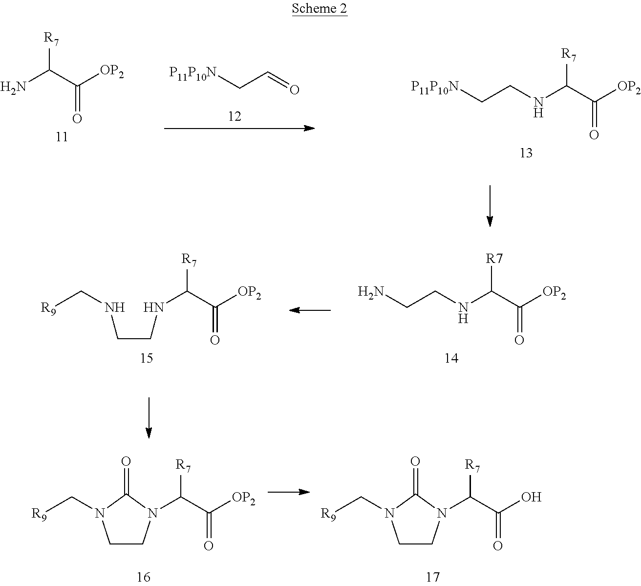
NC(C([OP2])=O)[R7].[P11P10N]CC=O.N(C(C([OP2])=O)[R7])CC[P11P10N].N(C(C([OP2])=O)[R7])CCN.N(C(C([OP2])=O)[R7])CCNC[R9].C(C([OP2])=O)([R7])N1CCN(C[R9])C1=O.C(C(O)=O)([R7])N1CCN(C[R9])C1=O
